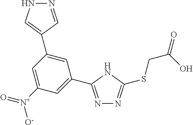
N1=C(C2=CC([N+](=O)[O-])=CC(C3=CNN=C3)=C2)NC(SCC(O)=O)=N1
